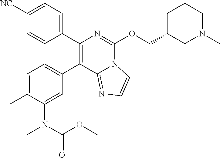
C1(C2=CC=C(C)C(N(C)C(OC)=O)=C2)=C(C2=CC=C([NC])C=C2)N=C(OCC2CCCN(C)C2)N2C1=NC=C2
